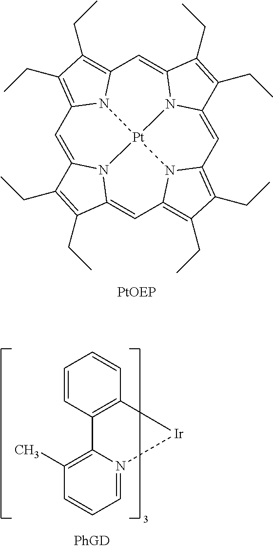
C1=C2N3C(=CC4=C(CC)C(CC)=C5C=C6N7C(=CC8=C(CC)C(CC)=C1N8[Pt]73N54)C(CC)=C6CC)C(CC)=C2CC.C1=N2C(=C(C)C=C1)C1=C(C=CC=C1)[Ir]2
